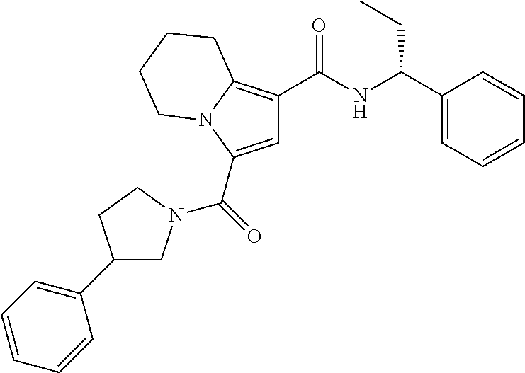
C(=O)(C1=CC(C(NC(C2=CC=CC=C2)CC)=O)=C2N1CCCC2)N1CC(C2=CC=CC=C2)CC1
